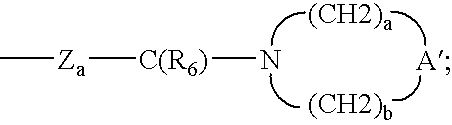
[Za]([C(R6)]N)C.[A]
